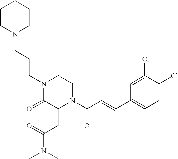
C1CN(CCCN2C(=O)C(CC(N(C)C)=O)N(C(C=CC3=CC=C(Cl)C(Cl)=C3)=O)CC2)CCC1
